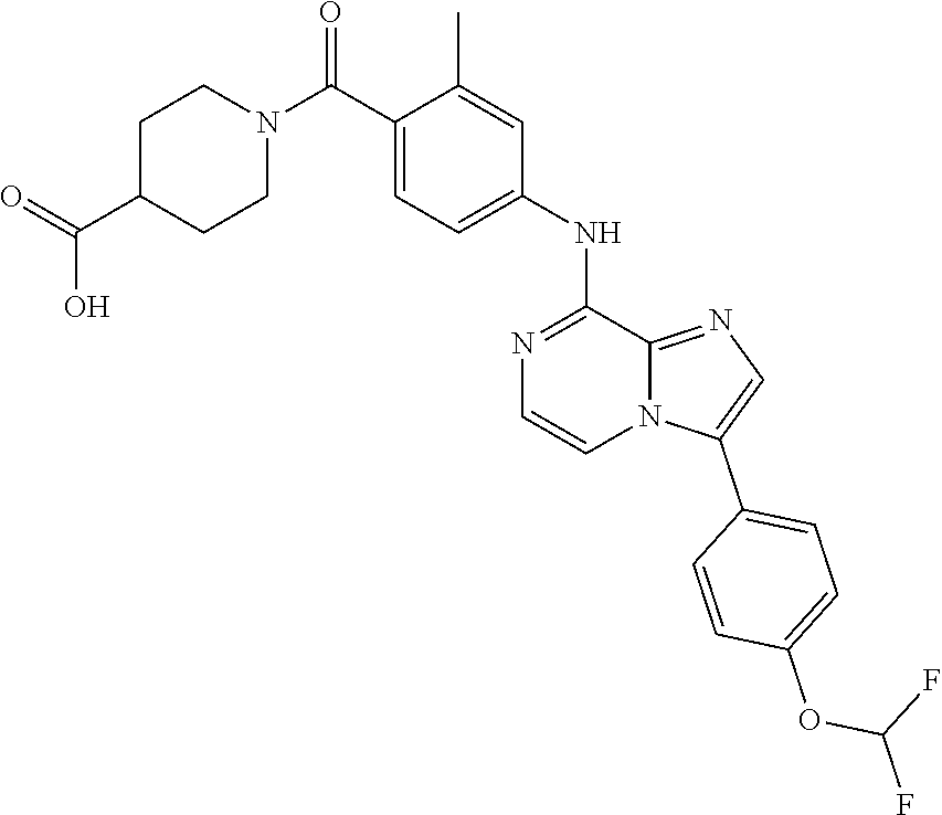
N1(C(C2=CC=C(NC3=NC=CN4C3=NC=C4C3=CC=C(OC(F)F)C=C3)C=C2C)=O)CCC(C(=O)O)CC1
